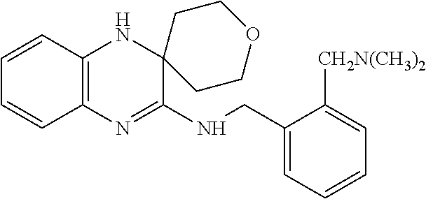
C1=CC2=C(C=C1)N=C(NCC1=CC=CC=C1[CH2N(CH3)2])C1(N2)CCOCC1
